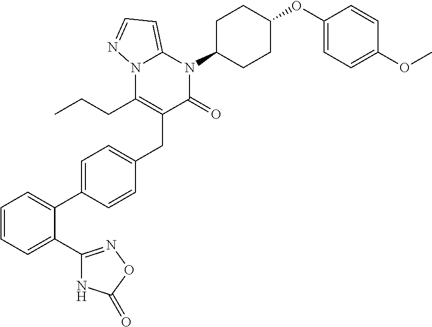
C(C1=C(CCC)N2C(=CC=N2)N(C2CCC(OC3=CC=C(OC)C=C3)CC2)C1=O)C1=CC=C(C2=CC=CC=C2C2=NOC(=O)N2)C=C1
